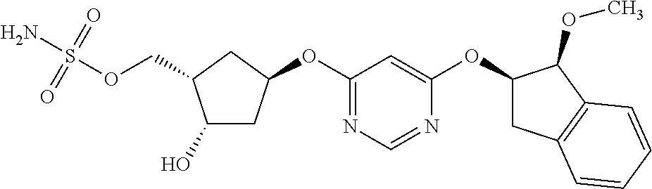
C1(O)CC(OC2=NC=NC(OC3CC4=C(C3OC)C=CC=C4)=C2)CC1COS(N)(=O)=O
